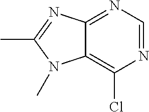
C12=NC=NC(Cl)=C1N(C)C(C)=N2
